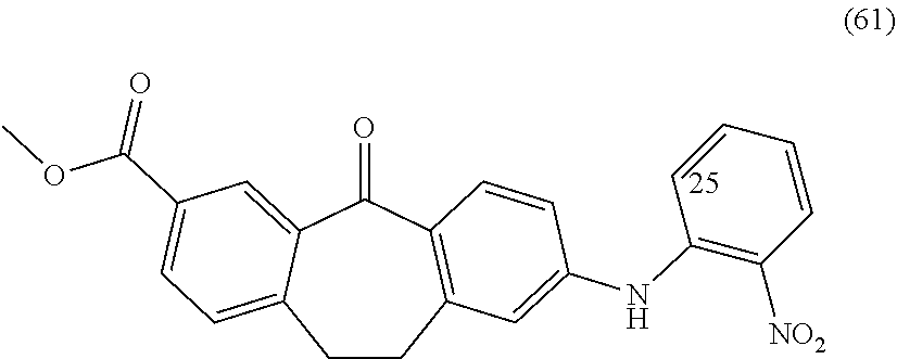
C1(=O)C2=CC(C(=O)OC)=CC=C2CCC2=C1C=CC(NC1=C([NO2])C=CC=C1)=C2
